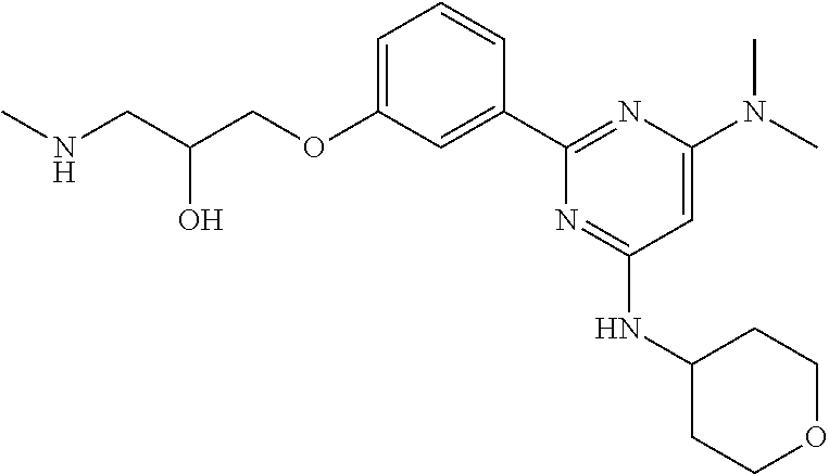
N(CC(COC1=CC=CC(C2=NC(N(C)C)=CC(NC3CCOCC3)=N2)=C1)O)C
